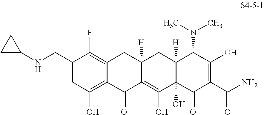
C(C1=CC(O)=C2C(=C1F)CC1([H])C(=C(O)C3(O)C([H])(C1)C(N(C)C)C(O)=C(C(N)=O)C3=O)C2=O)NC1CC1
